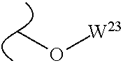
CO[W23]
